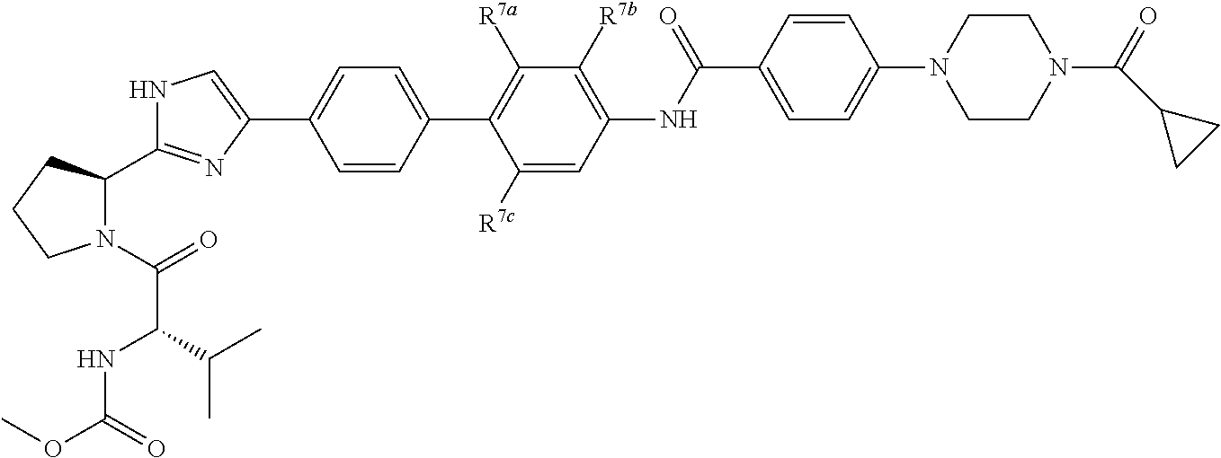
C1=CC(C2=C([R7a])C([R7b])=C(NC(C3=CC=C(N4CCN(C(=O)C5CC5)CC4)C=C3)=O)C=C2[R7c])=CC=C1C1=CNC(C2N(C(=O)C(C(C)C)NC(OC)=O)CCC2)=N1
